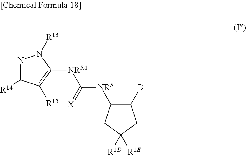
N1=C([R14])C([R15])=C([NR5A]C(=[X])[NR5]C2C(B)CC([R1E])([R1D])C2)N1[R13]
